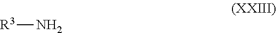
[R3]N
